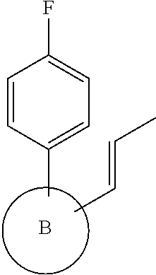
B.CC=CC.CC1=CC=C(F)C=C1
